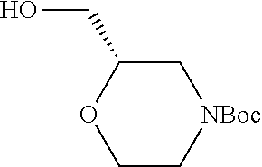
OCC1OCC[NBoc]C1
